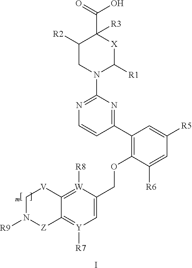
C1=C([R6])C(OCC2=C[Y]([R7])=C3C(=[W]2[R8])[V]CN([R9])[Z]3)=C(C2=NC(N3C([R1])[X]C(C(O)=O)([R3])C([R2])C3)=NC=C2)C=C1[R5].I
